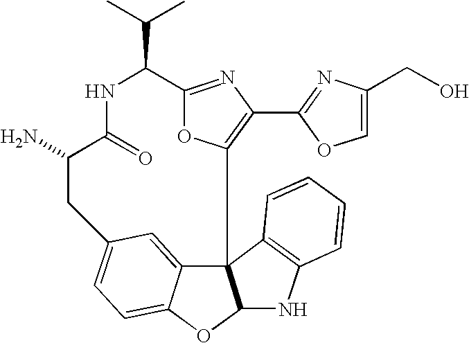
NC1C(=O)NC(C(C)C)C2=NC(C3=NC(CO)=CO3)=C(O2)C23C4=CC(=CC=C4OC2NC2=C3C=CC=C2)C1
